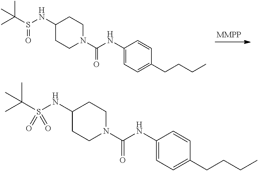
C1(NS(C(C)(C)C)=O)CCN(C(NC2=CC=C(CCCC)C=C2)=O)CC1.C1(NS(C(C)(C)C)(=O)=O)CCN(C(NC2=CC=C(CCCC)C=C2)=O)CC1
